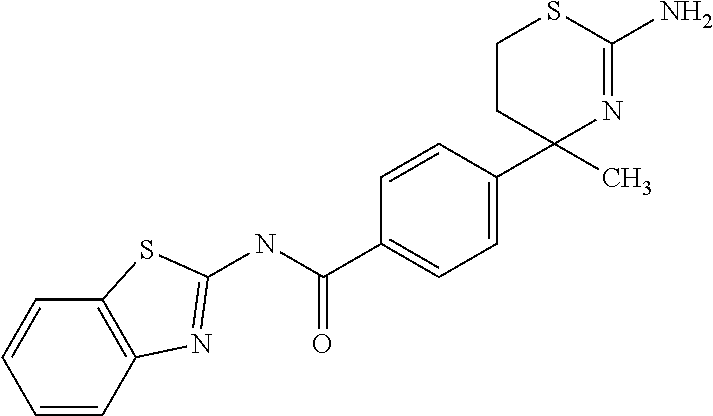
C1=CC(C(NC2=NC3=C(C=CC=C3)S2)=O)=CC=C1C1(C)CCSC(N)=N1
